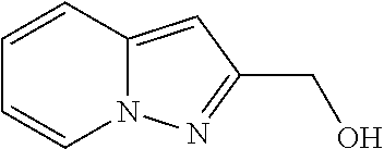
C1=CC2=CC(CO)=NN2C=C1
